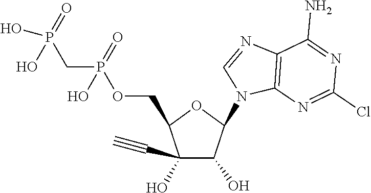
C1(O)(C#C)C(O)C(N2C3=C(N=C2)C(N)=NC(Cl)=N3)OC1COP(=O)(O)CP(=O)(O)O
